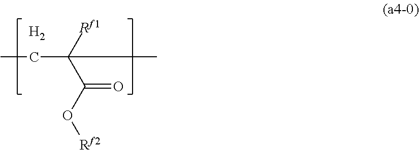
[Rf1]C(C(O[Rf2])=O)(CC)C.[H2]
